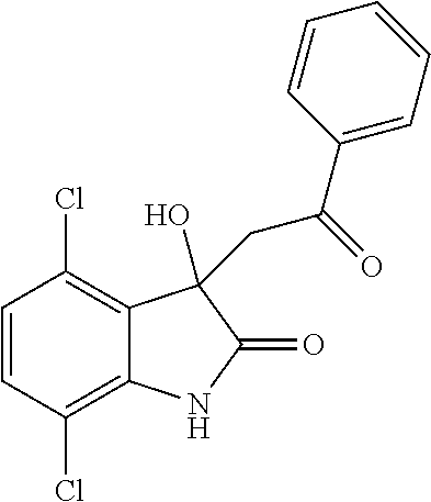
C1=CC(Cl)=C2C(=C1Cl)C(O)(CC(C1=CC=CC=C1)=O)C(=O)N2
